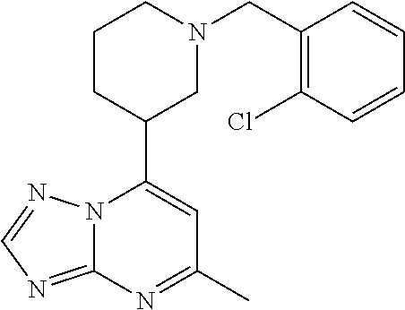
N12C(=NC=N1)N=C(C)C=C2C1CN(CC2=C(Cl)C=CC=C2)CCC1
